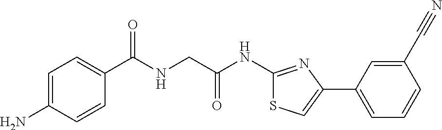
C1=C(N)C=CC(C(NCC(NC2=NC(C3=CC=CC(C#N)=C3)=CS2)=O)=O)=C1
